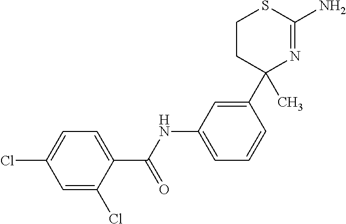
C1CC(C)(C2=CC(NC(C3=CC=C(Cl)C=C3Cl)=O)=CC=C2)N=C(N)S1
